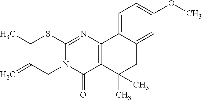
CCSC1=NC2=C(C(=O)N1CC=C)C(C)(C)CC1=CC(OC)=CC=C21
